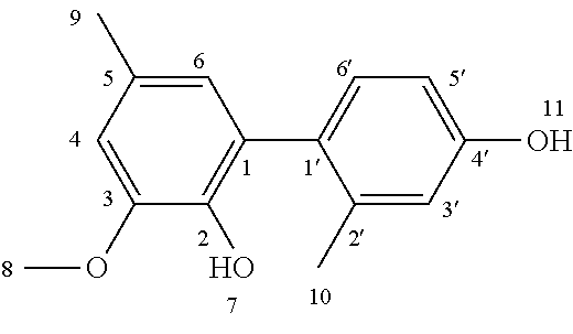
C1=C(C)C=C(OC)C(O)=C1C1=CC=C(O)C=C1C
